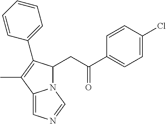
C1=CC(Cl)=CC=C1C(=O)CC1N2C(=CN=C2)C(C)=C1C1=CC=CC=C1
